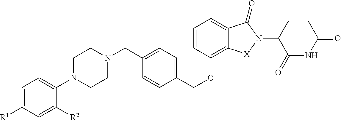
C1=C([R1])C=C([R2])C(N2CCN(CC3=CC=C(COC4=C5C(=CC=C4)C(=O)N(C4C(=O)NC(=O)CC4)[X]5)C=C3)CC2)=C1
